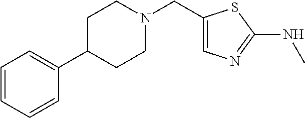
C1(NC)=NC=C(CN2CCC(C3=CC=CC=C3)CC2)S1
